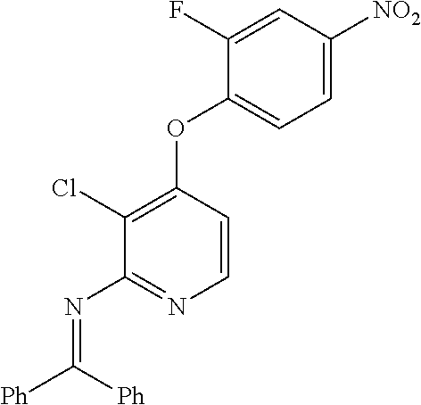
C1(Cl)=C(OC2=CC=C([NO2])C=C2F)C=CN=C1N=C([Ph])[Ph]
